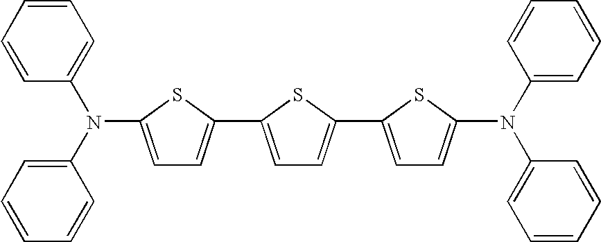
C1=C(N(C2=CC=CC=C2)C2=CC=CC=C2)SC(C2=CC=C(C3=CC=C(N(C4=CC=CC=C4)C4=CC=CC=C4)S3)S2)=C1
